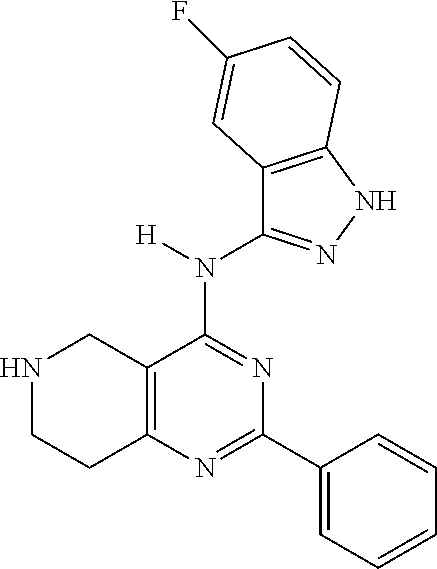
N1CCC2=C(C1)C(N([H])C1=NNC3=C1C=C(F)C=C3)=NC(C1=CC=CC=C1)=N2
